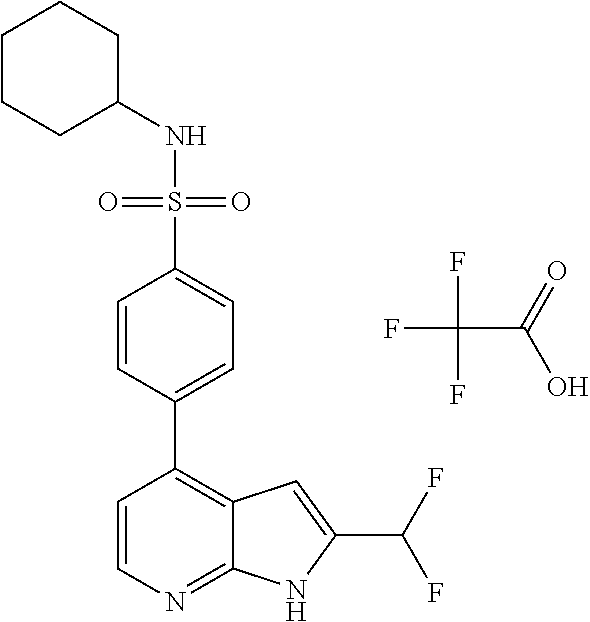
O=S(=O)(NC1CCCCC1)C1=CC=C(C2=C3C(=NC=C2)NC(C(F)F)=C3)C=C1.FC(F)(F)C(=O)O
